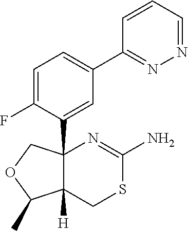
C1=C(F)C(C23C([H])(CSC(N)=N2)C(C)OC3)=CC(C2=NN=CC=C2)=C1
